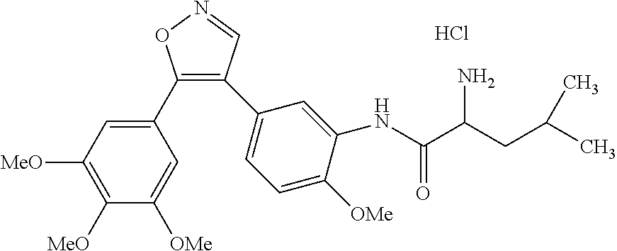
C1(C2=CC([MeO])=C([MeO])C([OMe])=C2)=C(C2=CC=C([OMe])C(NC(C(CC(C)C)N)=O)=C2)C=NO1.Cl
